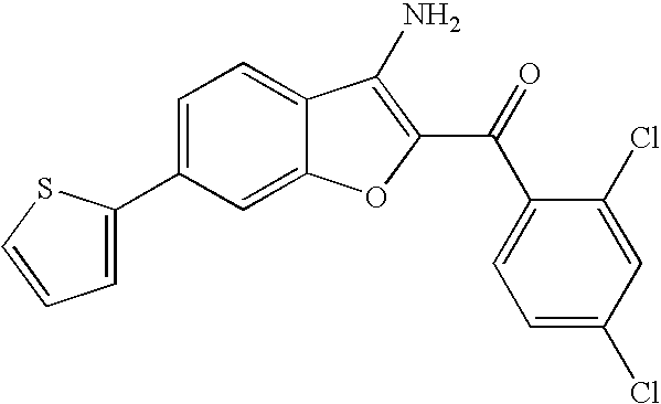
C1(C2=CC=CS2)=CC=C2C(=C1)OC(C(C1=CC=C(Cl)C=C1Cl)=O)=C2N
